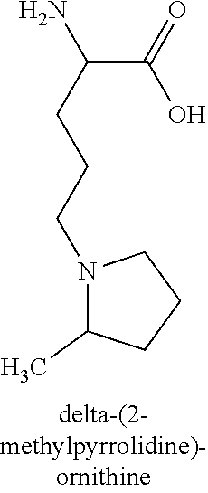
C(C(=O)O)(CCCN1C(C)CCC1)N
